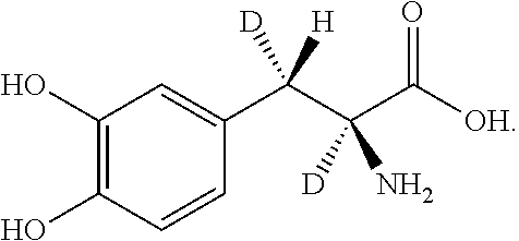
C1(O)=C(O)C=CC(C(C(C([OH])=O)([D])N)([D])[H])=C1
